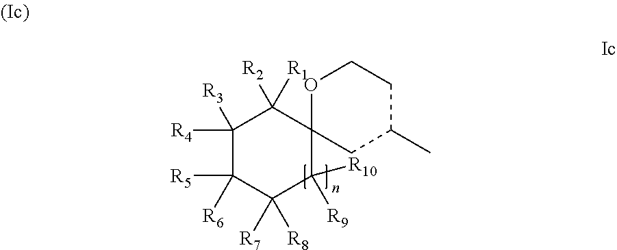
C1([R4])([R3])C([R5])([R6])C([R7])([R8])C([R10])([R9])C2(C1([R2])[R1])CC(C)CCO2
